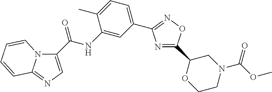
N1=C(C2OCCN(C(=O)OC)C2)ON=C1C1=CC=C(C)C(NC(=O)C2=CN=C3N2C=CC=C3)=C1
